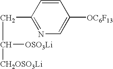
C(CC1=NC=C([OC6F13])C=C1)([CH2OSO3Li])[OSO3Li]
